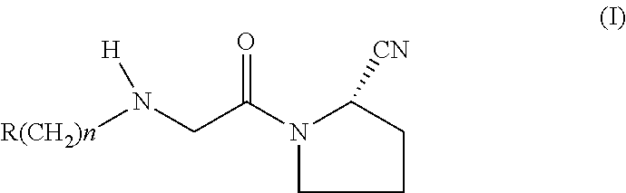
N1(C(=O)CN([H])[R(CH2)n])CCCC1[CN]
